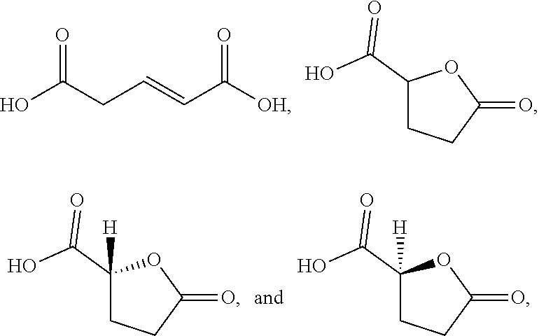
OC(CC=CC([OH])=O)=O.C1(C(=O)O)CCC(=O)O1.C1(C(=O)O)([H])CCC(=O)O1.C1(C(=O)O)([H])CCC(=O)O1
